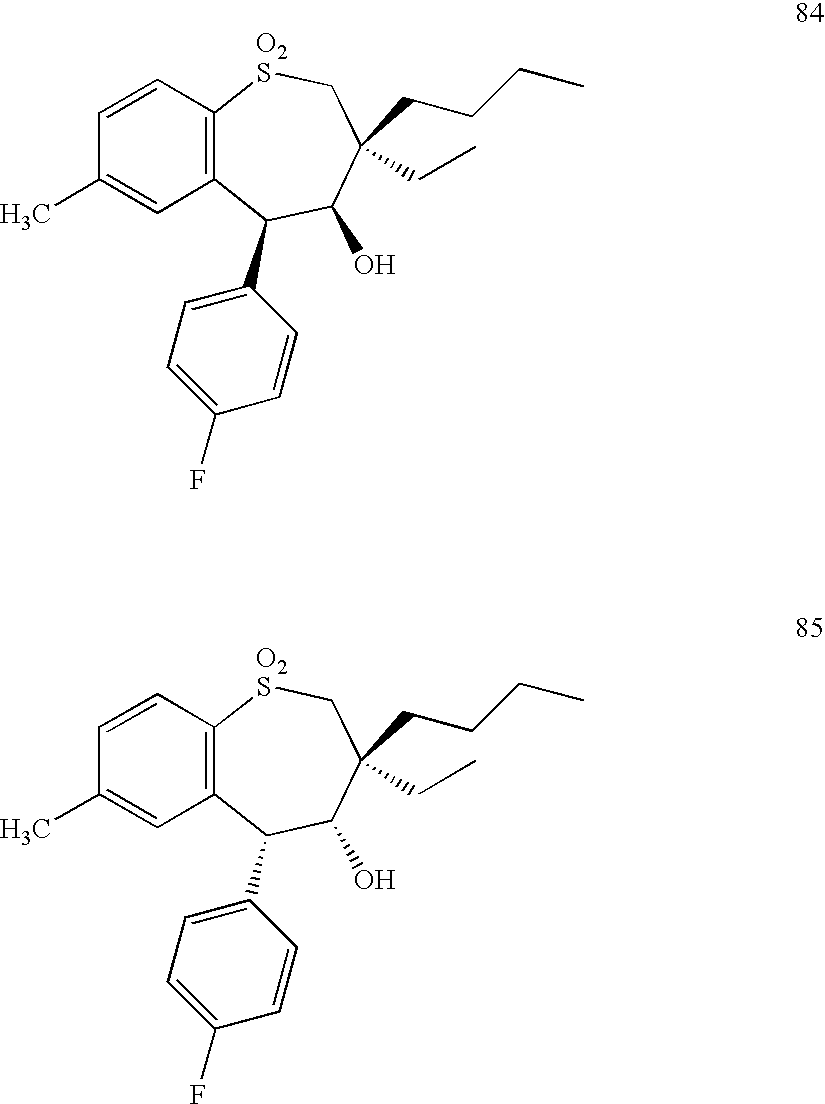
C1=CC2=C(C=C1C)C(C1=CC=C(F)C=C1)C(O)C(CCCC)(CC)C[O2S]2.C1=CC2=C(C=C1C)C(C1=CC=C(F)C=C1)C(O)C(CCCC)(CC)C[O2S]2
